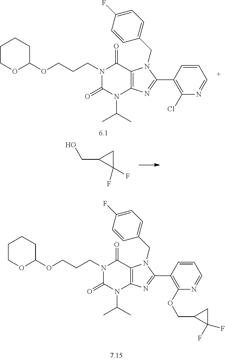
C1(F)(F)CC1CO.C1COC(OCCCN2C(=O)N(C(C)C)C3=C(C2=O)N(CC2=CC=C(F)C=C2)C(C2=C(Cl)N=CC=C2)=N3)CC1.C1COC(OCCCN2C(=O)N(C(C)C)C3=C(C2=O)N(CC2=CC=C(F)C=C2)C(C2=C(OCC4C(F)(F)C4)N=CC=C2)=N3)CC1
